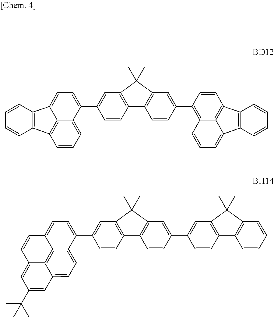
C1=CC2=C(C=C1)C1=CC=C(C3=CC4=C(C=C3)C3=C(C=C(C5=C6C7=C(C8=C(C=CC=C8)C7=CC=C6)C=C5)C=C3)C4(C)C)C3=CC=CC2=C31.C1=C2C=C(C(C)(C)C)C=C3C2=C2C(=C1)C(C1=CC4=C(C=C1)C1=C(C=C(C5=CC6=C(C=C5)C5=C(C=CC=C5)C6(C)C)C=C1)C4(C)C)=CC=C2C=C3
